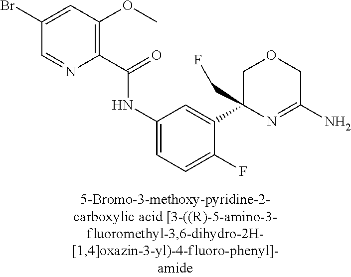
C1OCC(N)=NC1(C1=CC(NC(C2=C(OC)C=C(Br)C=N2)=O)=CC=C1F)CF
